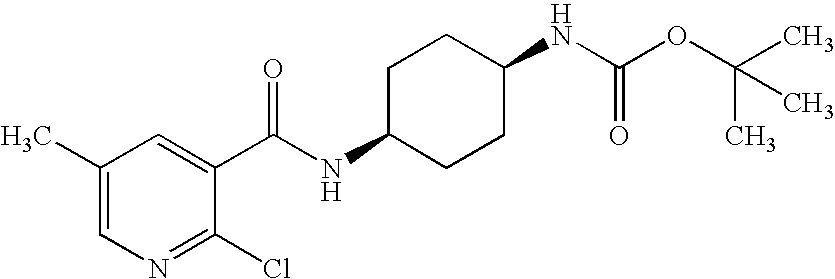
C1=C(C)C=C(C(NC2CCC(NC(OC(C)(C)C)=O)CC2)=O)C(Cl)=N1
